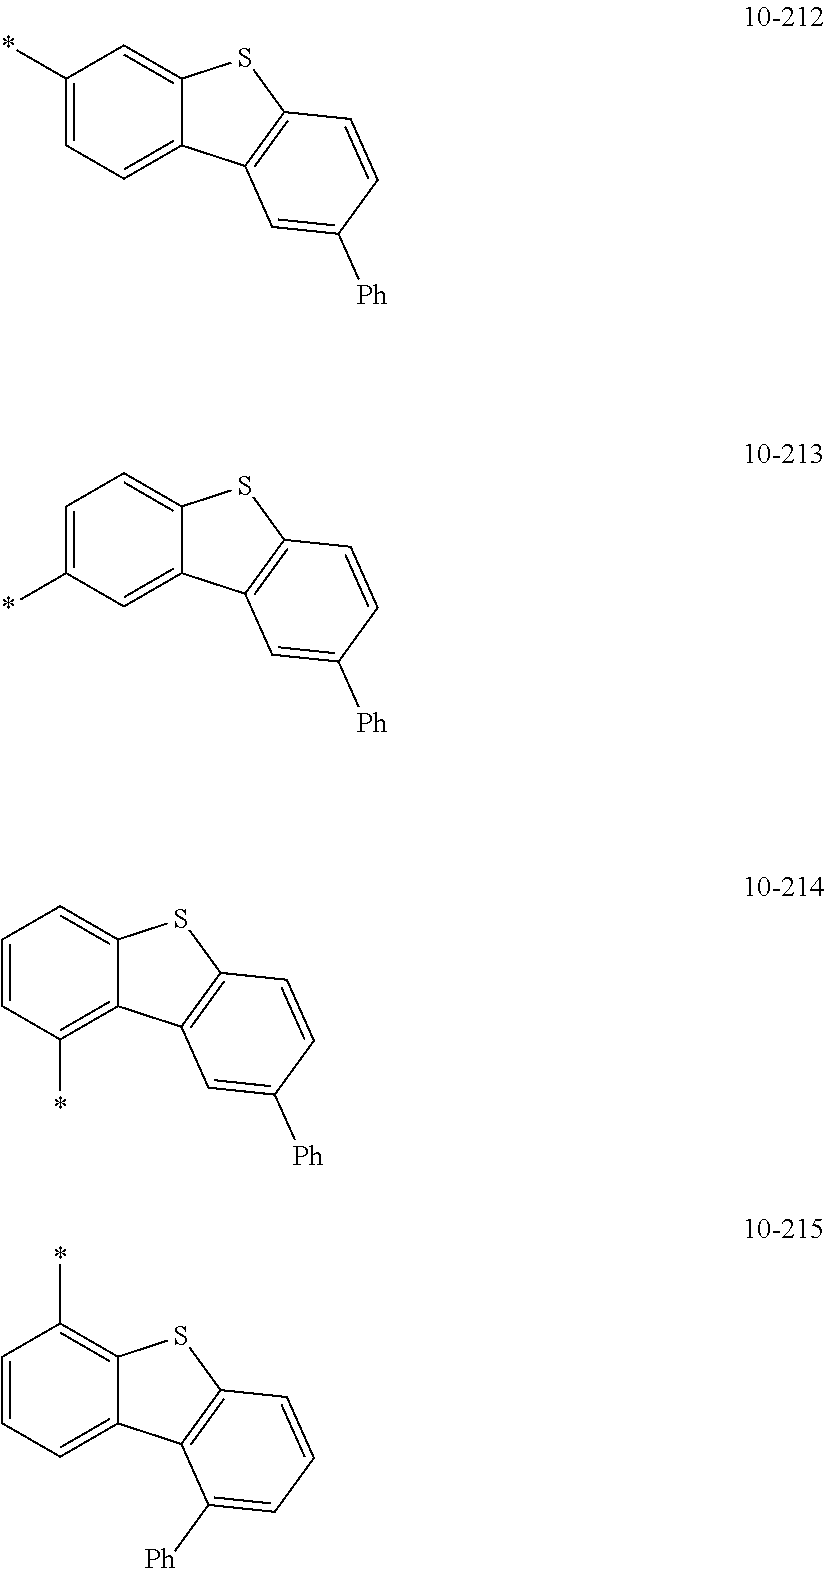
C1=CC(*)=C2C(=C1)SC1=C2C=C([Ph])C=C1.C1=CC=C2C(=C1*)SC1=C2C([Ph])=CC=C1.C1(*)=CC=C2C(=C1)SC1=C2C=C([Ph])C=C1.C1=C(*)C=C2C(=C1)SC1=C2C=C([Ph])C=C1
